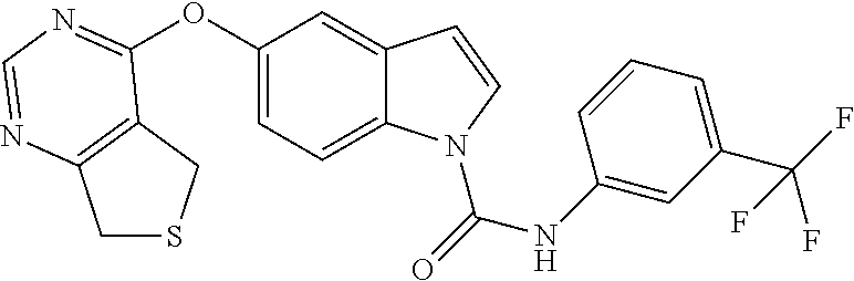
C1SCC2=C1N=CN=C2OC1=CC=C2C(=C1)C=CN2C(NC1=CC(C(F)(F)F)=CC=C1)=O
